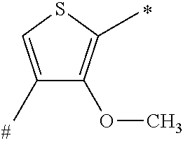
C1(C)=CSC(C)=C1OC
